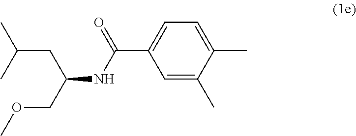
C(C(C)C)C(COC)NC(C1=CC=C(C)C(C)=C1)=O
